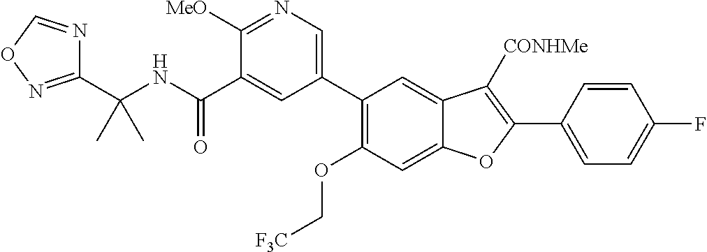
C(NC(C1=CC(C2=C(OC[F3C])C=C3C(=C2)C([CONHMe])=C(C2=CC=C(F)C=C2)O3)=CN=C1[MeO])=O)(C)(C)C1=NOC=N1
